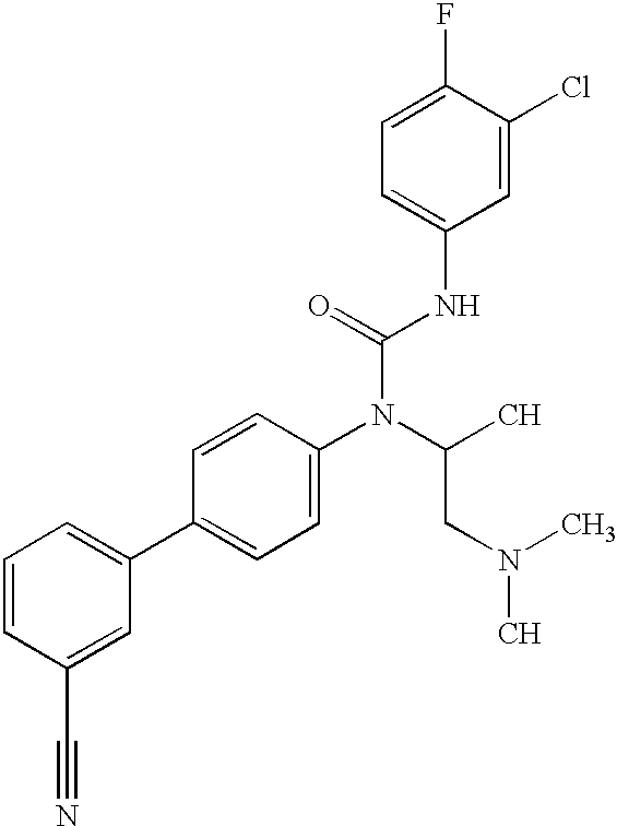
C1=CC(C#N)=CC(C2=CC=C(N(C(CN(C)C)C)C(=O)NC3=CC=C(F)C(Cl)=C3)C=C2)=C1
